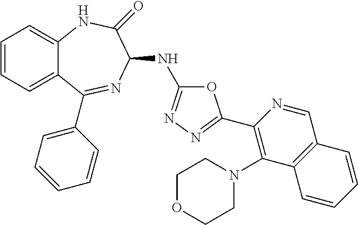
C1=CC=C2C(=C1)NC(=O)C(NC1=NN=C(C3=C(N4CCOCC4)C4=C(C=N3)C=CC=C4)O1)N=C2C1=CC=CC=C1
